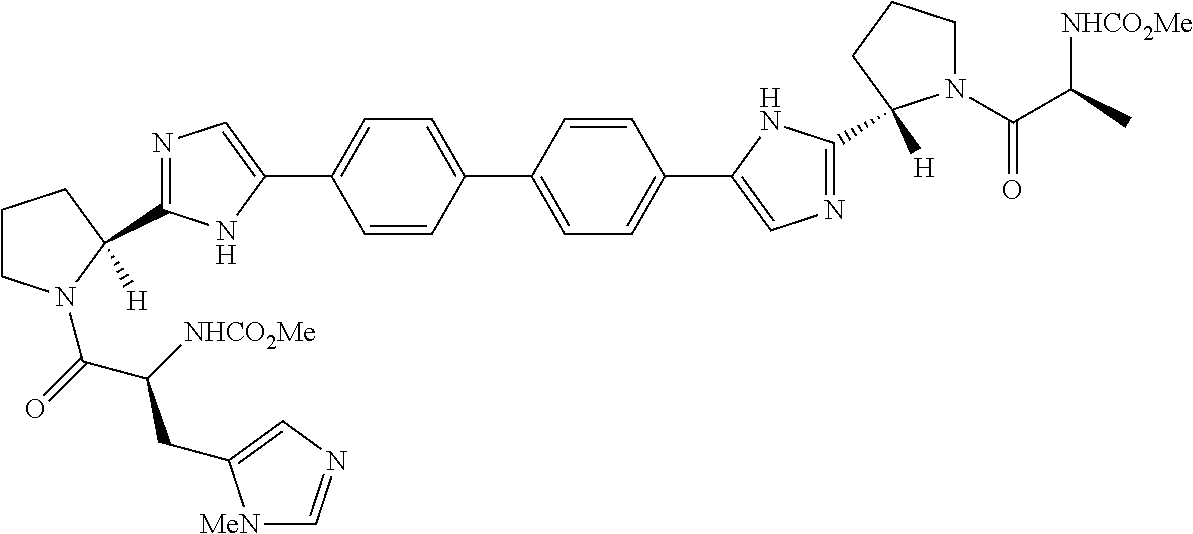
N1=C(C2([H])N(C(C(CC3=CN=C[MeN]3)[NHCO2Me])=O)CCC2)NC(C2=CC=C(C3=CC=C(C4=CN=C(C5([H])N(C(C([NHCO2Me])C)=O)CCC5)N4)C=C3)C=C2)=C1
